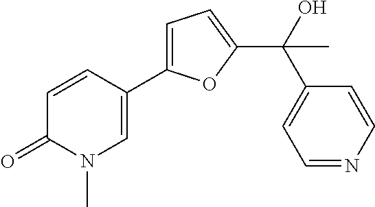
C1=CC(C2=CC=C(C(O)(C3=CC=NC=C3)C)O2)=CN(C)C1=O
